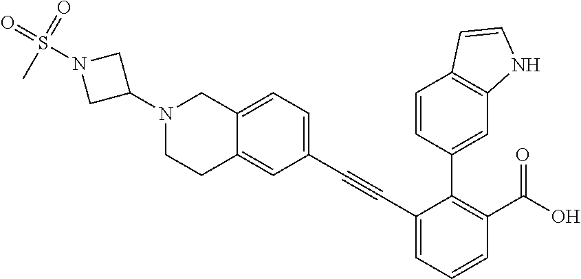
C1(C#CC2=CC=CC(C(O)=O)=C2C2=CC3=C(C=C2)C=CN3)=CC=C2C(=C1)CCN(C1CN(S(=O)(C)=O)C1)C2
